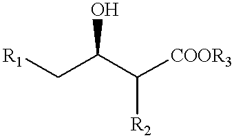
[R1]CC(C([COOR3])[R2])O
